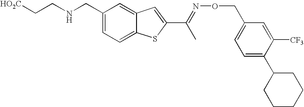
[HO2C]CCNCC1=CC=C2C(=C1)C=C(C(=NOCC1=CC=C(C3CCCCC3)C([CF3])=C1)C)S2
